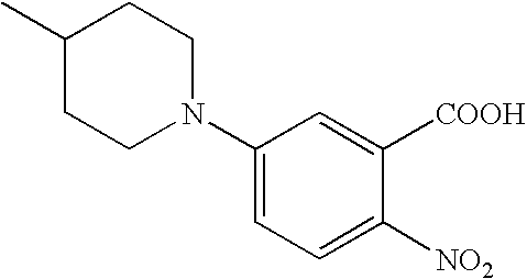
C1(C)CCN(C2=CC=C([NO2])C([COOH])=C2)CC1
